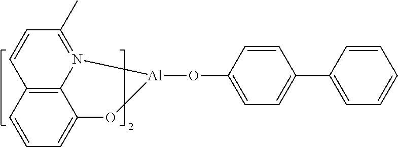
C1=CC2=C3N(=C1C)[Al](OC1=CC=C(C4=CC=CC=C4)C=C1)OC3=CC=C2
